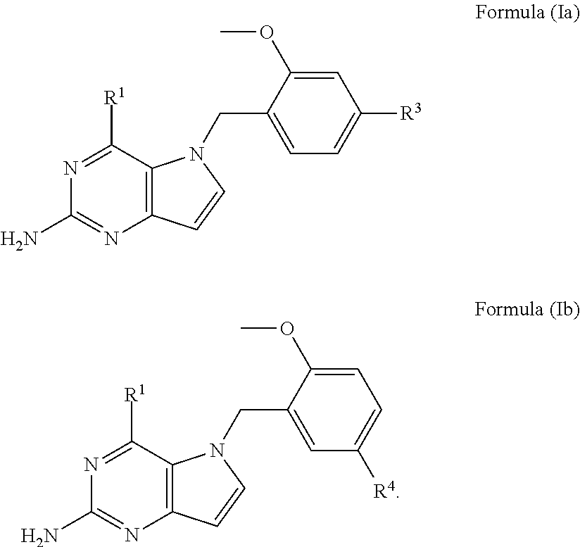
C1=C(OC)C(CN2C3=C(N=C(N)N=C3[R1])C=C2)=CC=C1[R3].C1=C(OC)C(CN2C3=C(N=C(N)N=C3[R1])C=C2)=CC([R4])=C1
